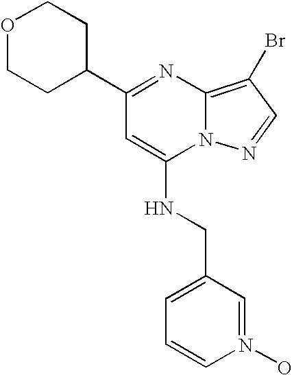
C1(C2=NC3=C(Br)C=NN3C(NCC3=CC=CN(O)=C3)=C2)CCOCC1
